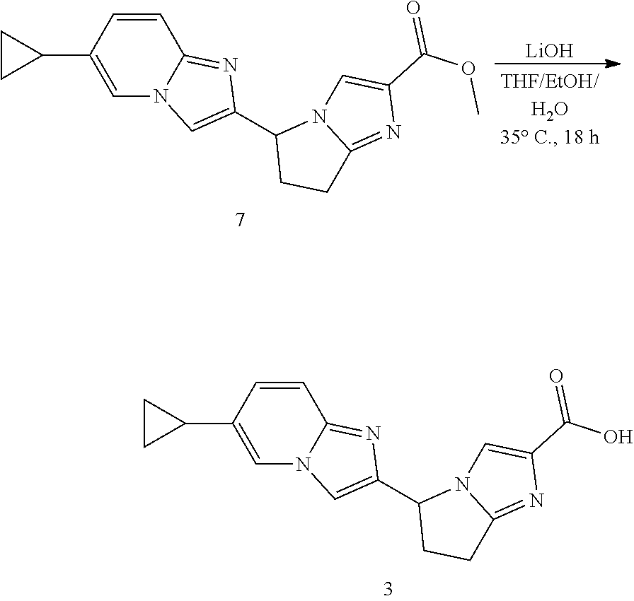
C1=C(C2CC2)C=CC2=NC(C3CCC4=NC(C(=O)OC)=CN34)=CN12.[LiOH].C1=C(C2CC2)C=CC2=NC(C3CCC4=NC(C(=O)O)=CN34)=CN12
